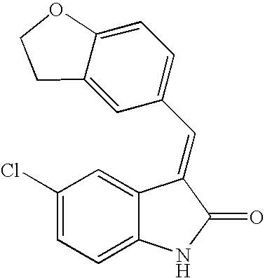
C1(Cl)=CC=C2C(=C1)C(=CC1=CC=C3C(=C1)CCO3)C(=O)N2
